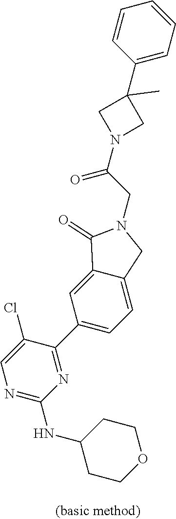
N1=C(NC2CCOCC2)N=C(C2=CC=C3C(=C2)C(=O)N(CC(=O)N2CC(C4=CC=CC=C4)(C)C2)C3)C(Cl)=C1
